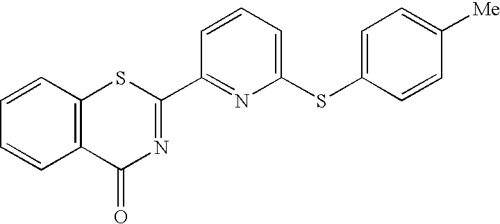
C1=CC=CC2=C1C(=O)N=C(C1=NC(SC3=CC=C([Me])C=C3)=CC=C1)S2
